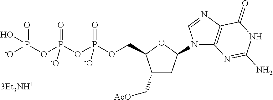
C1(C[AcO])CC(N2C=NC3=C2N=C(N)NC3=O)OC1COP(OP(OP([-O])(=O)O)(=O)[-O])(=O)[-O].[3Et3NH+]
